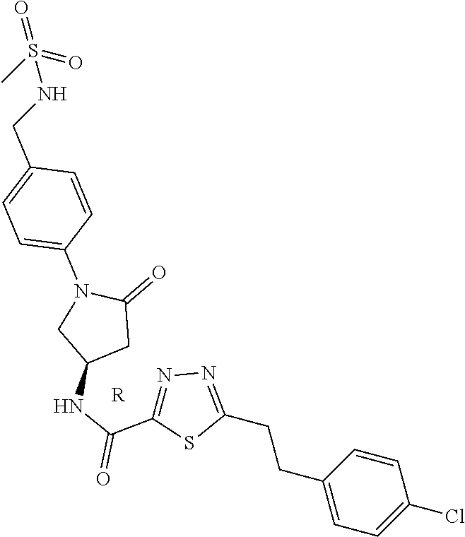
C1=CC(CCC2=NN=C(C(NC3CC(=O)N(C4=CC=C(CNS(=O)(C)=O)C=C4)C3)=O)S2)=CC=C1Cl.[R]
